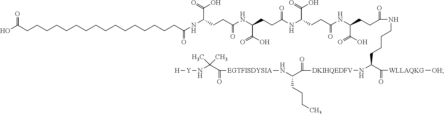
C(CCC(NC(CCC(NC(CCC(=O)NCCCCC(C(=O)[WLLAQKG][OH])N[DKIHQEDFV]C(C(CCCC)N[EGTFISDYSIA]C(C(N[Y][H])(C)C)=O)=O)C(=O)O)=O)C(O)=O)=O)(C(=O)O)NC(CCC(C(O)=O)NC(CCCCCCCCCCCCCCCCC(O)=O)=O)=O
